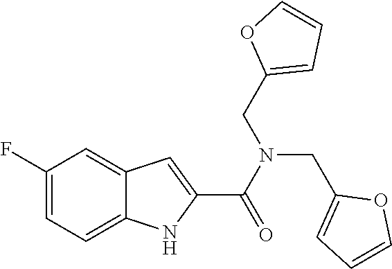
C1(F)=CC=C2C(=C1)C=C(C(=O)N(CC1=CC=CO1)CC1=CC=CO1)N2
